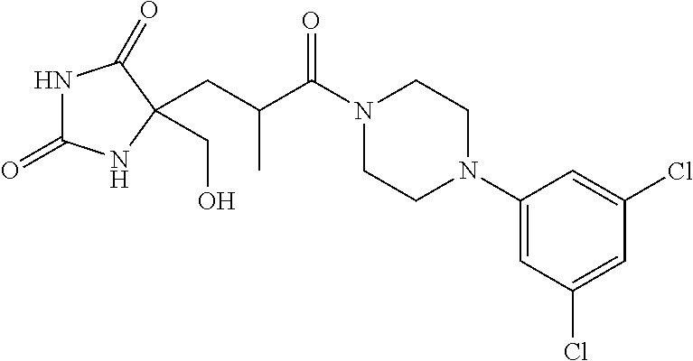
N1C(=O)NC(CO)(CC(C(N2CCN(C3=CC(Cl)=CC(Cl)=C3)CC2)=O)C)C1=O
